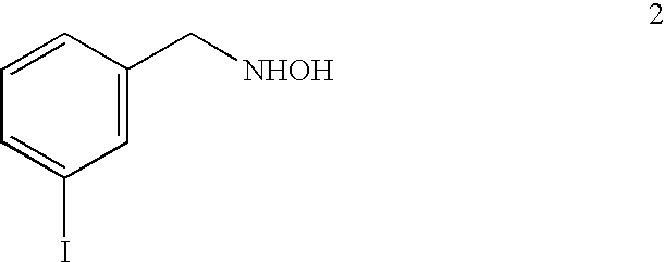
C1=C(C[NHOH])C=CC=C1I
